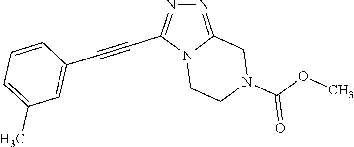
N12CCN(C(OC)=O)CC1=NN=C2C#CC1=CC(C)=CC=C1
